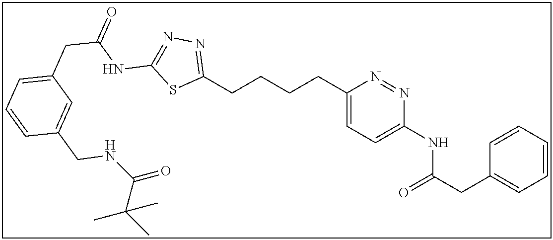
C1(CCCCC2=NN=C(NC(=O)CC3=CC=CC(CNC(=O)C(C)(C)C)=C3)S2)=CC=C(NC(CC2=CC=CC=C2)=O)N=N1
